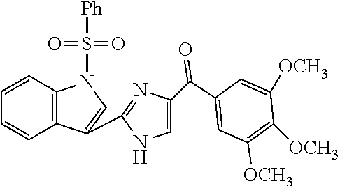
C1=CC2=C(C=C1)N(S([Ph])(=O)=O)C=C2C1=NC(C(C2=CC([OCH3])=C([OCH3])C([OCH3])=C2)=O)=CN1
